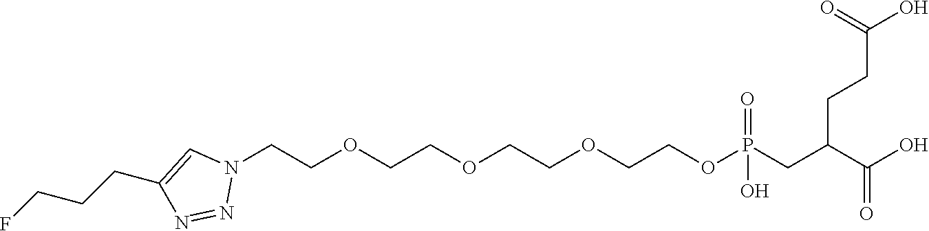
N1(CCOCCOCCOCCOP(CC(C(O)=O)CCC(O)=O)(=O)O)C=C(CCCF)N=N1
